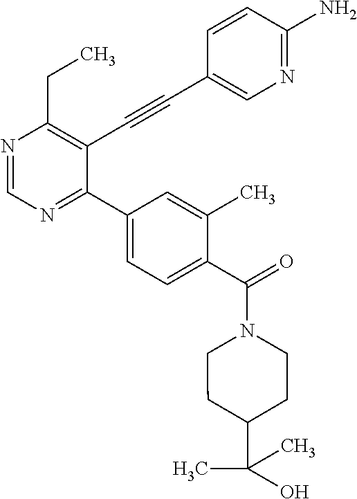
N1=CN=C(C2=CC=C(C(=O)N3CCC(C(C)(C)O)CC3)C(C)=C2)C(C#CC2=CN=C(N)C=C2)=C1CC
